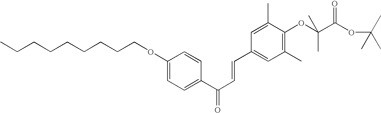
C1(OCCCCCCCCC)=CC=C(C(C=CC2=CC(C)=C(OC(C(OC(C)(C)C)=O)(C)C)C(C)=C2)=O)C=C1
